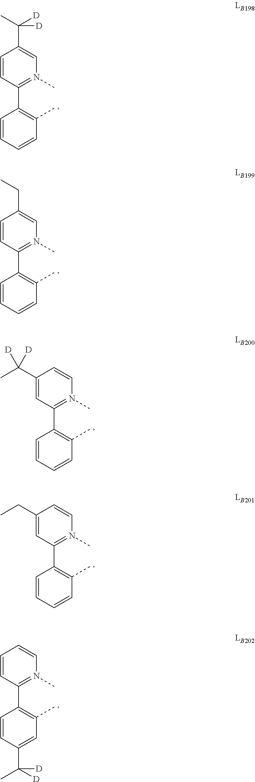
C1=CC(C2=C(C)C=CC=C2)=N(C)C=C1C(C)([D])[D].C1=CC(C2=C(C)C=CC=C2)=N(C)C=C1CC.C1(C(C)([D])[D])=CC(C2=C(C)C=CC=C2)=N(C)C=C1.C1(CC)=CC(C2=C(C)C=CC=C2)=N(C)C=C1.C1=CC(C2=C(C)C=C(C(C)([D])[D])C=C2)=N(C)C=C1
